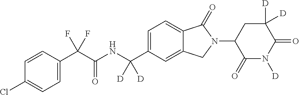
C1=CC(C(C(NC(C2=CC=C3C(=C2)CN(C2C(=O)N([D])C(=O)C([D])([D])C2)C3=O)([D])[D])=O)(F)F)=CC=C1Cl
